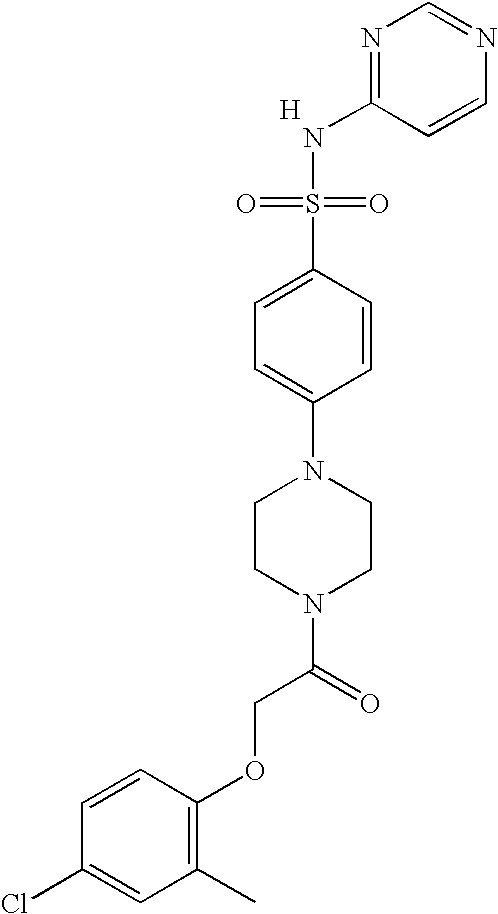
[H].C1=CN=CN=C1NS(=O)(=O)C1=CC=C(N2CCN(C(COC3=C(C)C=C(Cl)C=C3)=O)CC2)C=C1
